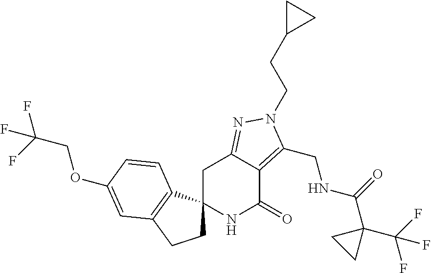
C(C(F)(F)F)OC1=CC2=C(C3(CC2)NC(=O)C2=C(CNC(=O)C4(C(F)(F)F)CC4)N(CCC4CC4)N=C2C3)C=C1
